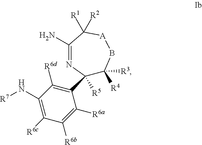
C1(N[R7])=C([R6c])C([R6b])=C([R6a])C(C2([R5])C([R4])([R3])B[A]C([R1])([R2])C(N)=N2)=C1[R6d]
